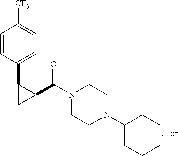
C1=CC(C2CC2C(N2CCN(C3CCCCC3)CC2)=O)=CC=C1[CF3]
